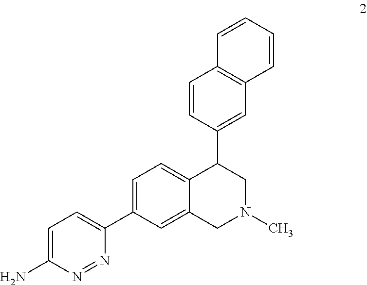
C1=CC=CC2=C1C=CC(C1C3=CC=C(C4=CC=C(N)N=N4)C=C3CN(C)C1)=C2
